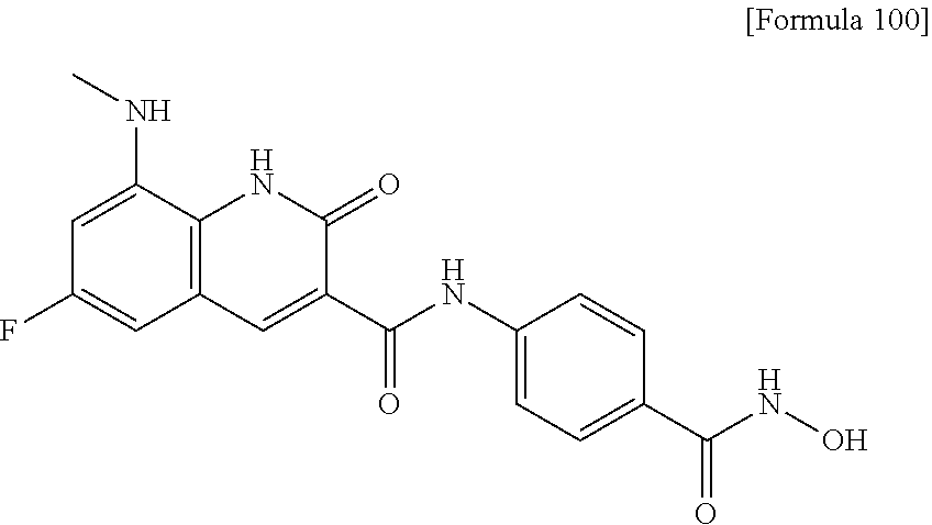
C12=C(C(NC)=CC(F)=C1)NC(=O)C(C(=O)NC1=CC=C(C(NO)=O)C=C1)=C2
